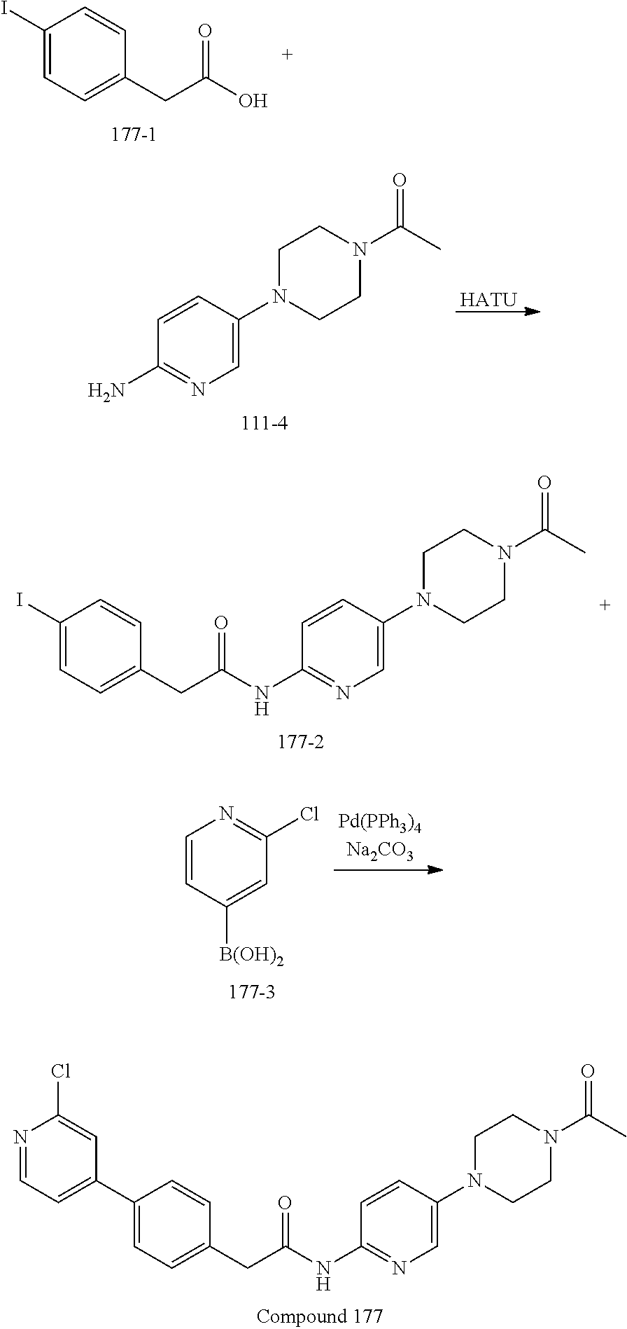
C1(I)=CC=C(CC(O)=O)C=C1.[HATU].C1N(C2=CN=C(N)C=C2)CCN(C(C)=O)C1.C1(I)=CC=C(CC(NC2=NC=C(N3CCN(C(C)=O)CC3)C=C2)=O)C=C1.C1=CC([B(OH)2])=CC(Cl)=N1.C1(C2=CC=NC(Cl)=C2)=CC=C(CC(NC2=NC=C(N3CCN(C(C)=O)CC3)C=C2)=O)C=C1
